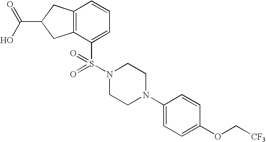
C(C1CC2=C(C1)C=CC=C2S(=O)(N1CCN(C2=CC=C(OC[CF3])C=C2)CC1)=O)(O)=O
